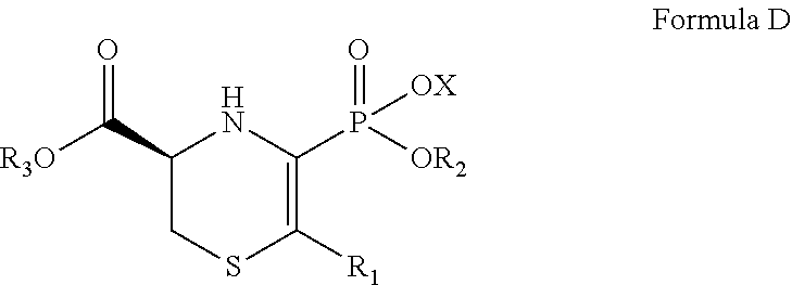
C1(C([R3O])=O)CSC([R1])=C(P([OR2])(=O)[OX])N1
